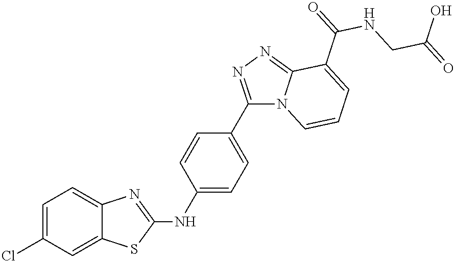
C1=C(Cl)C=C2C(=C1)N=C(NC1=CC=C(C3=NN=C4C(C(=O)NCC(=O)O)=CC=CN43)C=C1)S2
